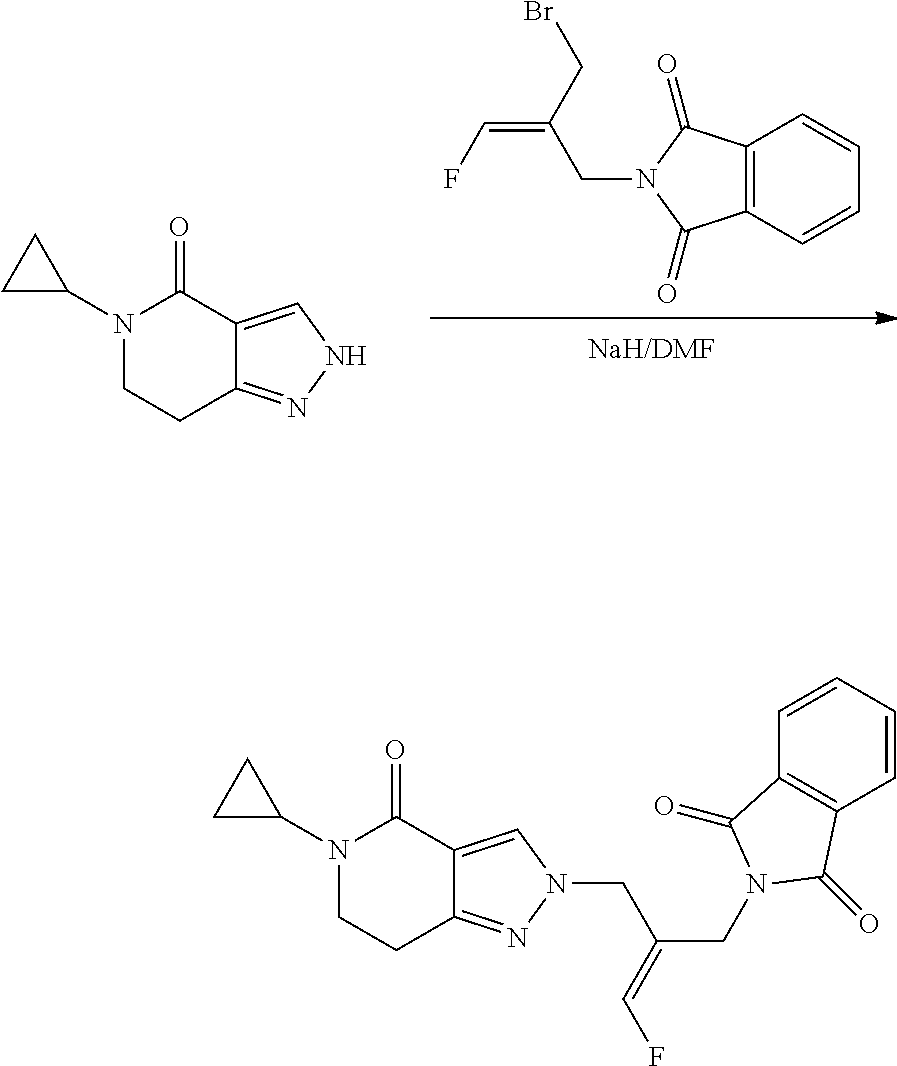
N1(C2CC2)CCC2=NN(CC(CN3C(=O)C4=C(C3=O)C=CC=C4)=CF)C=C2C1=O.C12=C(C=CC=C1)C(=O)N(CC(=CF)CBr)C2=O.N1(C2CC2)CCC2=NNC=C2C1=O
